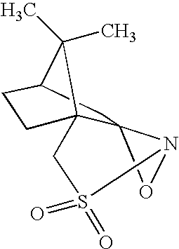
C123CC4CCC1(C4(C)C)CS(=O)(=O)N2O3
